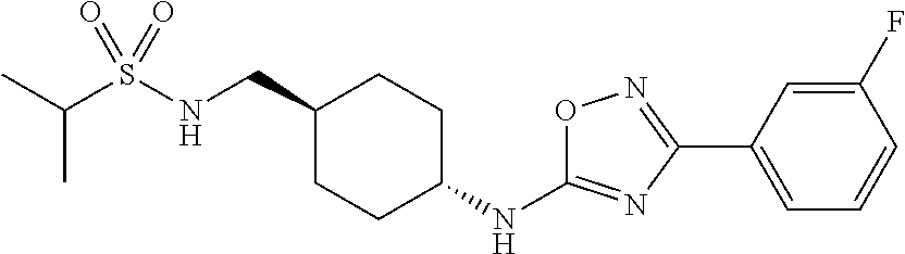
C1(CNS(C(C)C)(=O)=O)CCC(NC2=NC(C3=CC=CC(F)=C3)=NO2)CC1
